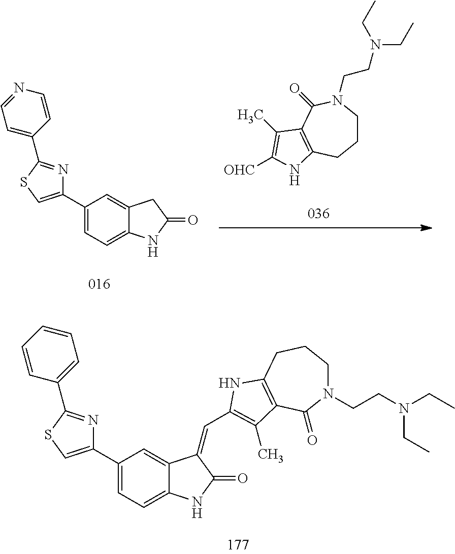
C1=C(C2=CSC(C3=CC=NC=C3)=N2)C=C2C(=C1)NC(=O)C2.C1CN(CCN(CC)CC)C(=O)C2=C(C1)NC([OHC])=C2C.C1=C(C2=CSC(C3=CC=CC=C3)=N2)C=C2C(=C1)NC(=O)C2=CC1=C(C)C2=C(CCCN(CCN(CC)CC)C2=O)N1
